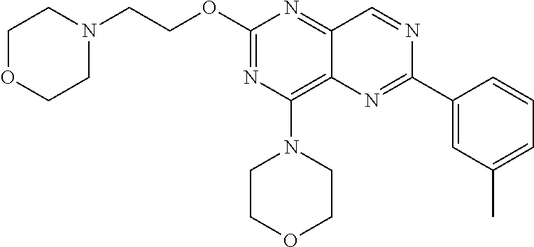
O(C1=NC(N2CCOCC2)=C2C(=N1)C=NC(C1=CC(C)=CC=C1)=N2)CCN1CCOCC1
